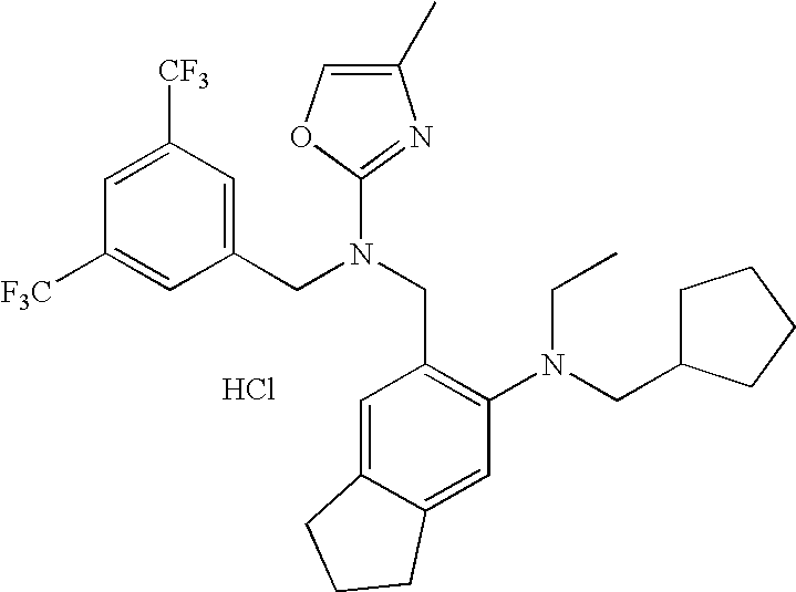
C1([F3C])=CC(CN(CC2=C(N(CC3CCCC3)CC)C=C3C(=C2)CCC3)C2=NC(C)=CO2)=CC([CF3])=C1.Cl
